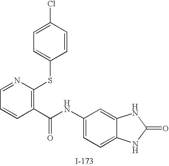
C1=NC(SC2=CC=C(Cl)C=C2)=C(C(NC2=CC=C3C(=C2)NC(=O)N3)=O)C=C1
